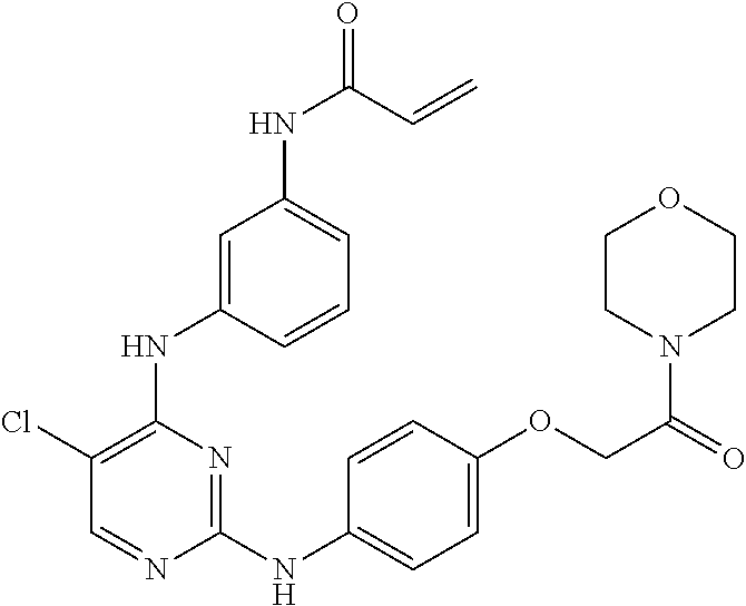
C1(Cl)=C(NC2=CC(NC(=O)C=C)=CC=C2)N=C(NC2=CC=C(OCC(=O)N3CCOCC3)C=C2)N=C1
